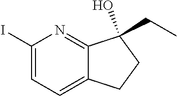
C1(I)=CC=C2C(=N1)C(O)(CC)CC2
